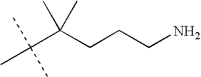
CC(C(CCCN)(C)C)(C)C
